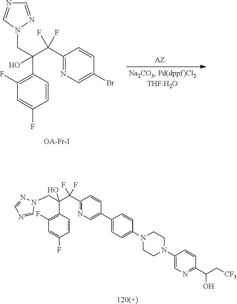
[120(+)].C1(C(C(C2=C(F)C=C(F)C=C2)(O)CN2N=CN=C2)(F)F)=NC=C(C2=CC=C(N3CCN(C4=CN=C(C(C[CF3])O)C=C4)CC3)C=C2)C=C1.C1(C(C(CN2N=CN=C2)(C2=C(F)C=C(F)C=C2)O)(F)F)=NC=C(Br)C=C1.[OA-Fr-I]
